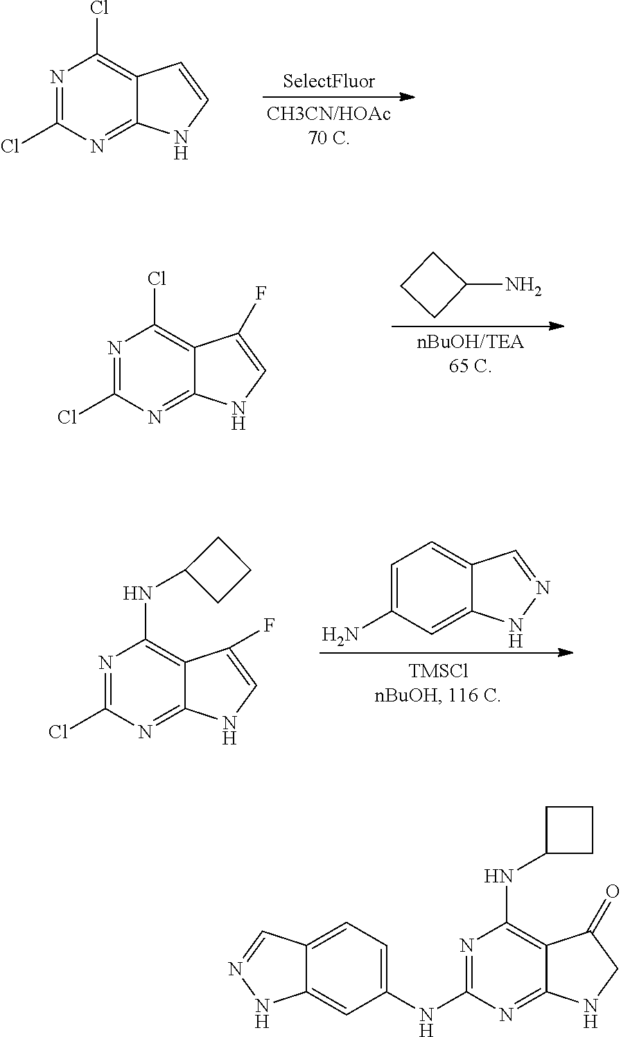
N1=C(Cl)N=C2C(=C1Cl)C=CN2.N1=C(Cl)N=C2C(=C1NC1CCC1)C(F)=CN2.C1=C(N)C=C2C(=C1)C=NN2.N1=C(Cl)N=C2C(=C1Cl)C(F)=CN2.C1CC(N)C1.N1=C(NC2=CC=C3C(=C2)NN=C3)N=C2C(=C1NC1CCC1)C(=O)CN2
